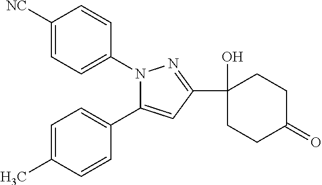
C1([NC])=CC=C(N2C(C3=CC=C(C)C=C3)=CC(C3(O)CCC(=O)CC3)=N2)C=C1
